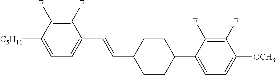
C1(F)=C(F)C([C5H11])=CC=C1C=CC1CCC(C2=CC=C([OCH3])C(F)=C2F)CC1
